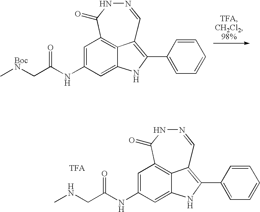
C1=C(NC(C[BocN]C)=O)C=C2NC(C3=CC=CC=C3)=C3C2=C1C(=O)NN=C3.C1=C(NC(CNC)=O)C=C2NC(C3=CC=CC=C3)=C3C2=C1C(=O)NN=C3
